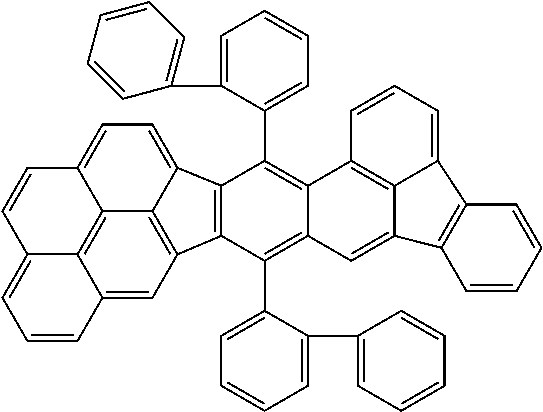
C12=C3C4=CC5=C1C(=CC=C2C=CC3=CC=C4)C1=C5C(C2=CC=CC=C2C2=CC=CC=C2)=C2C(=C1C1=CC=CC=C1C1=CC=CC=C1)C1=C3C(=C2)C2=C(C3=CC=C1)C=CC=C2
